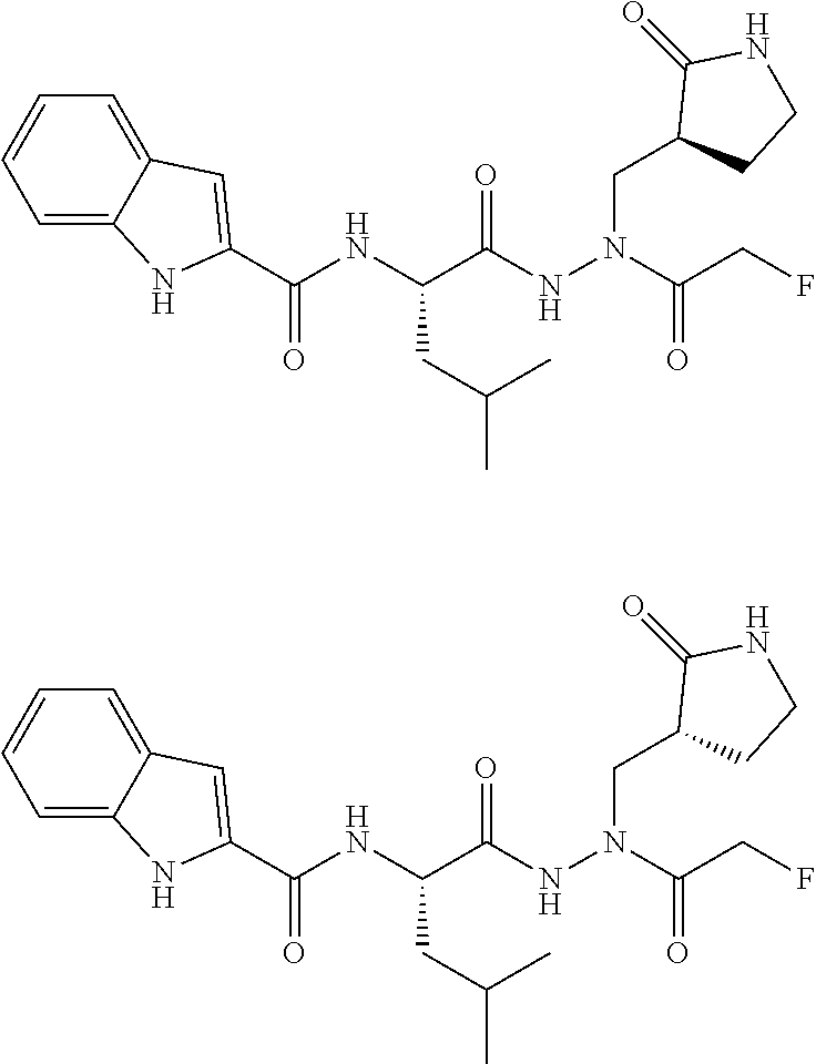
C(C(NN(CC1CCNC1=O)C(CF)=O)=O)(NC(C1=CC2=CC=CC=C2N1)=O)CC(C)C.C(C(NN(CC1CCNC1=O)C(CF)=O)=O)(NC(C1=CC2=CC=CC=C2N1)=O)CC(C)C
